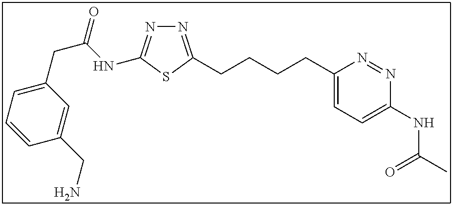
N1=C(CCCCC2=CC=C(NC(C)=O)N=N2)SC(NC(CC2=CC=CC(CN)=C2)=O)=N1
